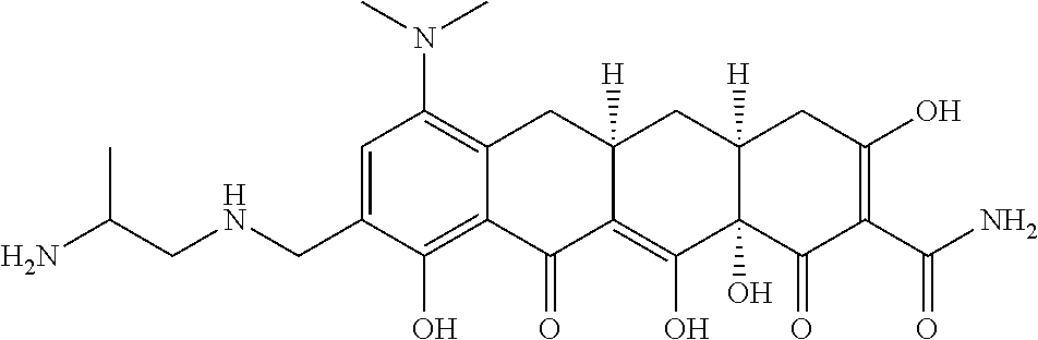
C1=C(CNCC(N)C)C(O)=C2C(=C1N(C)C)CC1([H])C(=C(O)C3(O)C([H])(C1)CC(O)=C(C(N)=O)C3=O)C2=O
